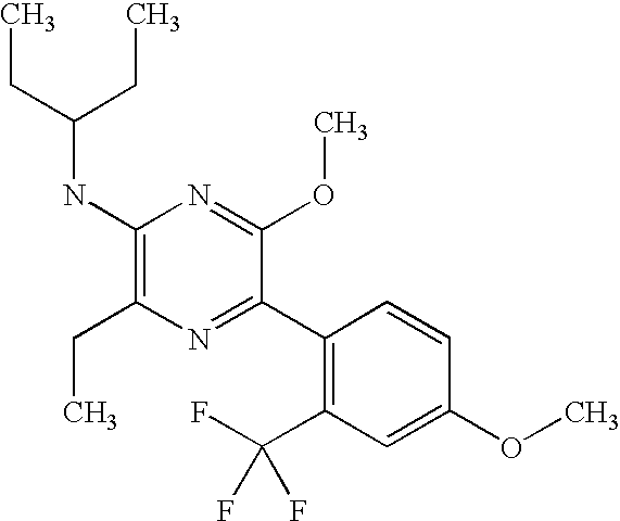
C1(NC(CC)CC)=C(CC)N=C(C2=C(C(F)(F)F)C=C(OC)C=C2)C(OC)=N1
